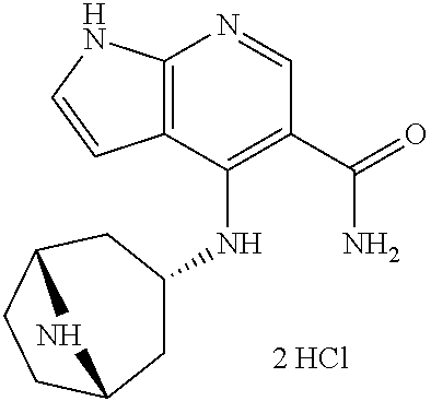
C12=C(C(NC3CC4CCC(C3)N4)=C(C(=O)N)C=N1)C=CN2
